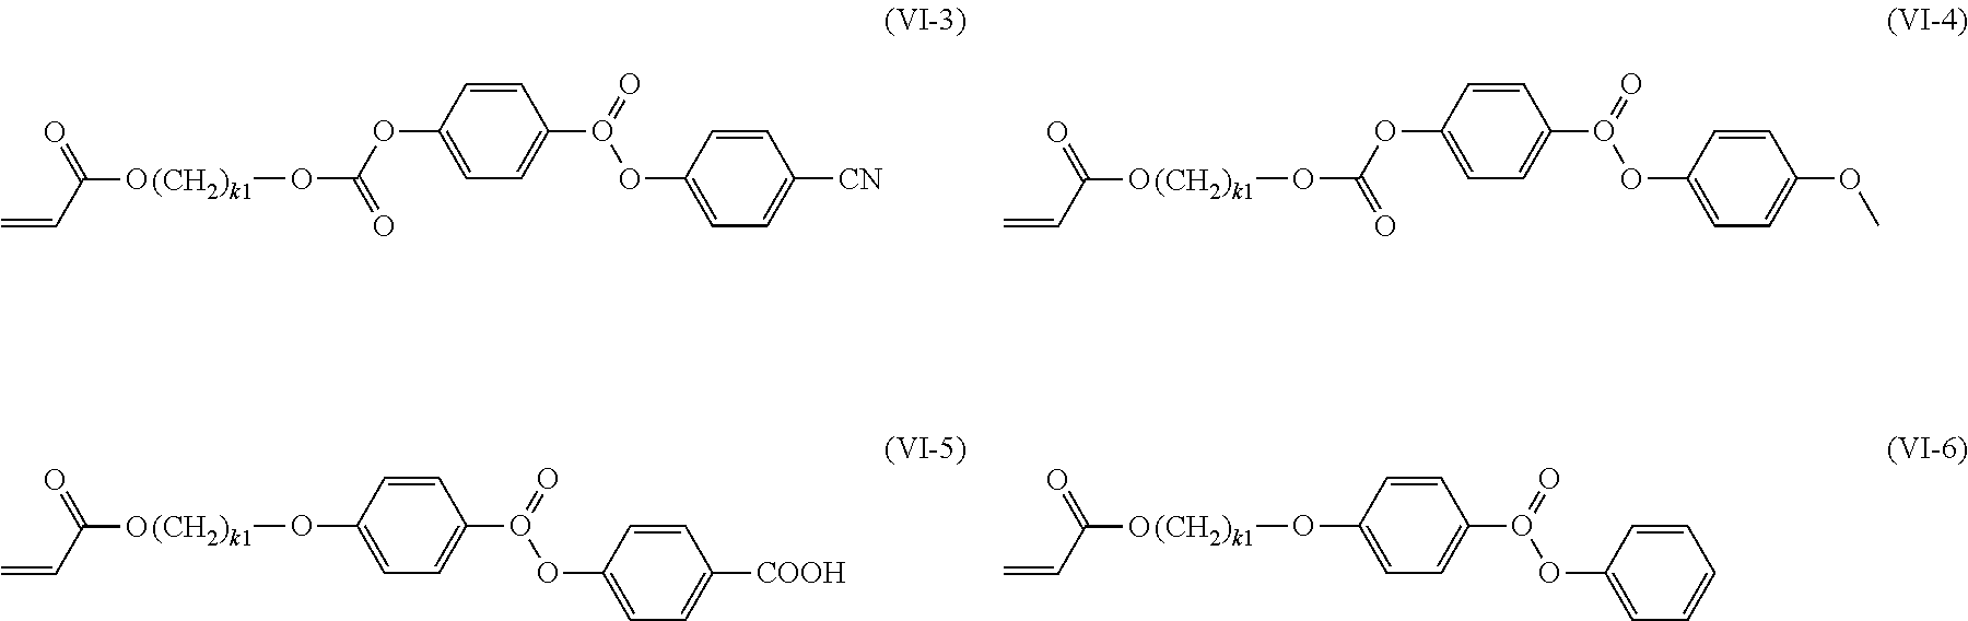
O(C1=CC=C(OC(O[(CH2)k1]OC(=O)C=C)=O)C=C1)(OC1=CC=C([CN])C=C1)=O.O(C1=CC=C(OC(O[(CH2)k1]OC(=O)C=C)=O)C=C1)(OC1=CC=C(OC)C=C1)=O.O(C1=CC=C(O[(CH2)k1]OC(=O)C=C)C=C1)(OC1=CC=C([COOH])C=C1)=O.O(C1=CC=C(O[(CH2)k1]OC(=O)C=C)C=C1)(OC1=CC=CC=C1)=O
